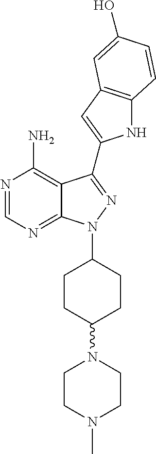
N1=CN=C2C(=C1N)C(C1=CC3=C(N1)C=CC(O)=C3)=NN2C1CCC(N2CCN(C)CC2)CC1
